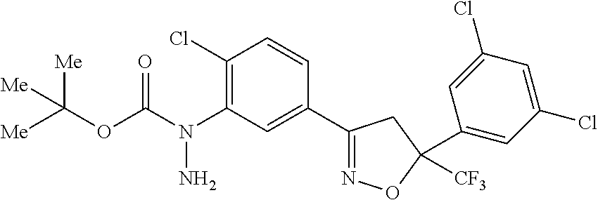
[Me]C(OC(N(C1=C(Cl)C=CC(C2=NOC([CF3])(C3=CC(Cl)=CC(Cl)=C3)C2)=C1)N)=O)([Me])[Me]
